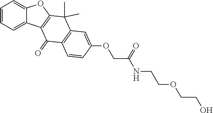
C1=CC=C2C(=C1)OC1=C2C(=O)C2=C(C1(C)C)C=C(OCC(=O)NCCOCCO)C=C2
